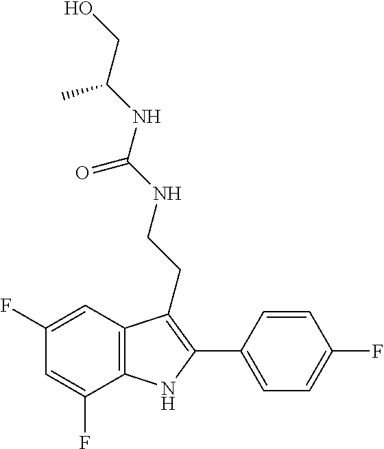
N(C(=O)NCCC1=C(C2=CC=C(F)C=C2)NC2=C1C=C(F)C=C2F)C(CO)C
